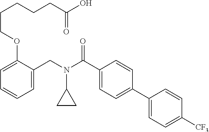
C1=C(CN(C(C2=CC=C(C3=CC=C([CF3])C=C3)C=C2)=O)C2CC2)C(OCCCCCC(O)=O)=CC=C1
